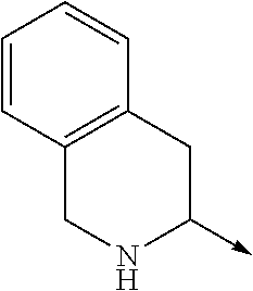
C12=C(CC(->C)NC1)C=CC=C2
